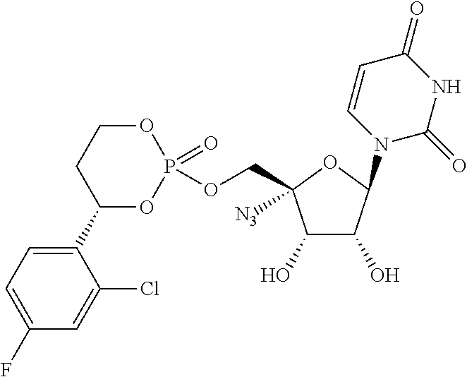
C1(O)C(O)C(N2C=CC(=O)NC2=O)OC1(COP1(=O)OCCC(C2=CC=C(F)C=C2Cl)O1)[N3]
